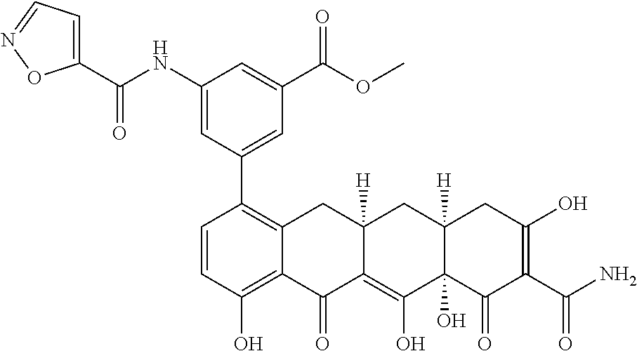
C1=CC(O)=C2C(=C1C1=CC(C(OC)=O)=CC(NC(C3=CC=NO3)=O)=C1)CC1([H])C(=C(O)C3(O)C([H])(C1)CC(O)=C(C(N)=O)C3=O)C2=O
